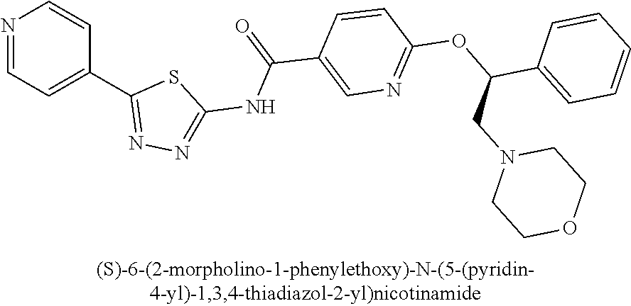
N1=CC=C(C2=NN=C(NC(C3=CN=C(OC(CN4CCOCC4)C4=CC=CC=C4)C=C3)=O)S2)C=C1
